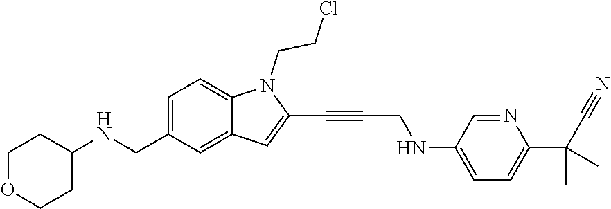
C(N1C2=CC=C(CNC3CCOCC3)C=C2C=C1C#CCNC1=CC=C(C(C)(C)C#N)N=C1)CCl
